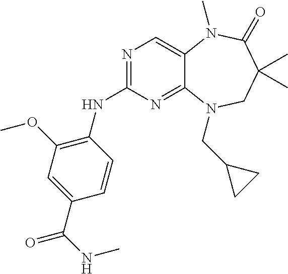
N1=C(NC2=C(OC)C=C(C(NC)=O)C=C2)N=C2C(=C1)N(C)C(=O)C(C)(C)CN2CC1CC1
